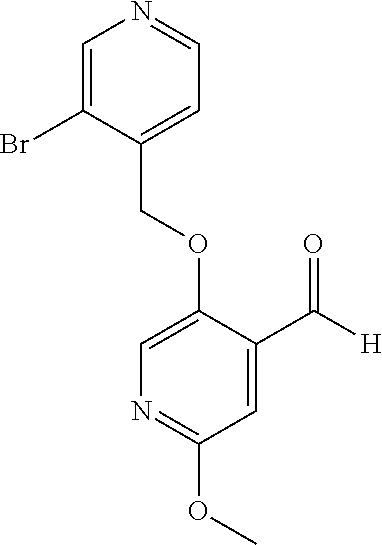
C(OC1=CN=C(OC)C=C1C([H])=O)C1=CC=NC=C1Br
